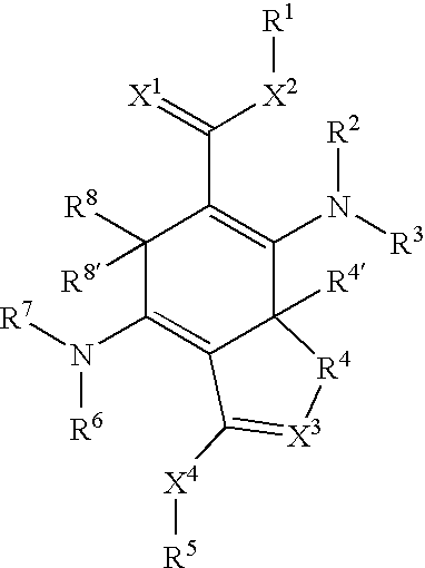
C1([R8])([R8])C(N([R7])[R6])=C2C([R4])(C(N([R3])[R2])=C1C(=[X1])[X2][R1])[R4][X3]=C2[X4][R5]
